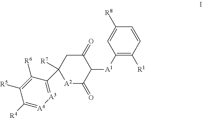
[A2]1C(=O)C([A1]C2=C([R1])C=CC([R8])=C2)C(=O)CC1([R7])C1=[A3][A4]=C([R4])C([R5])=C1[R6]
